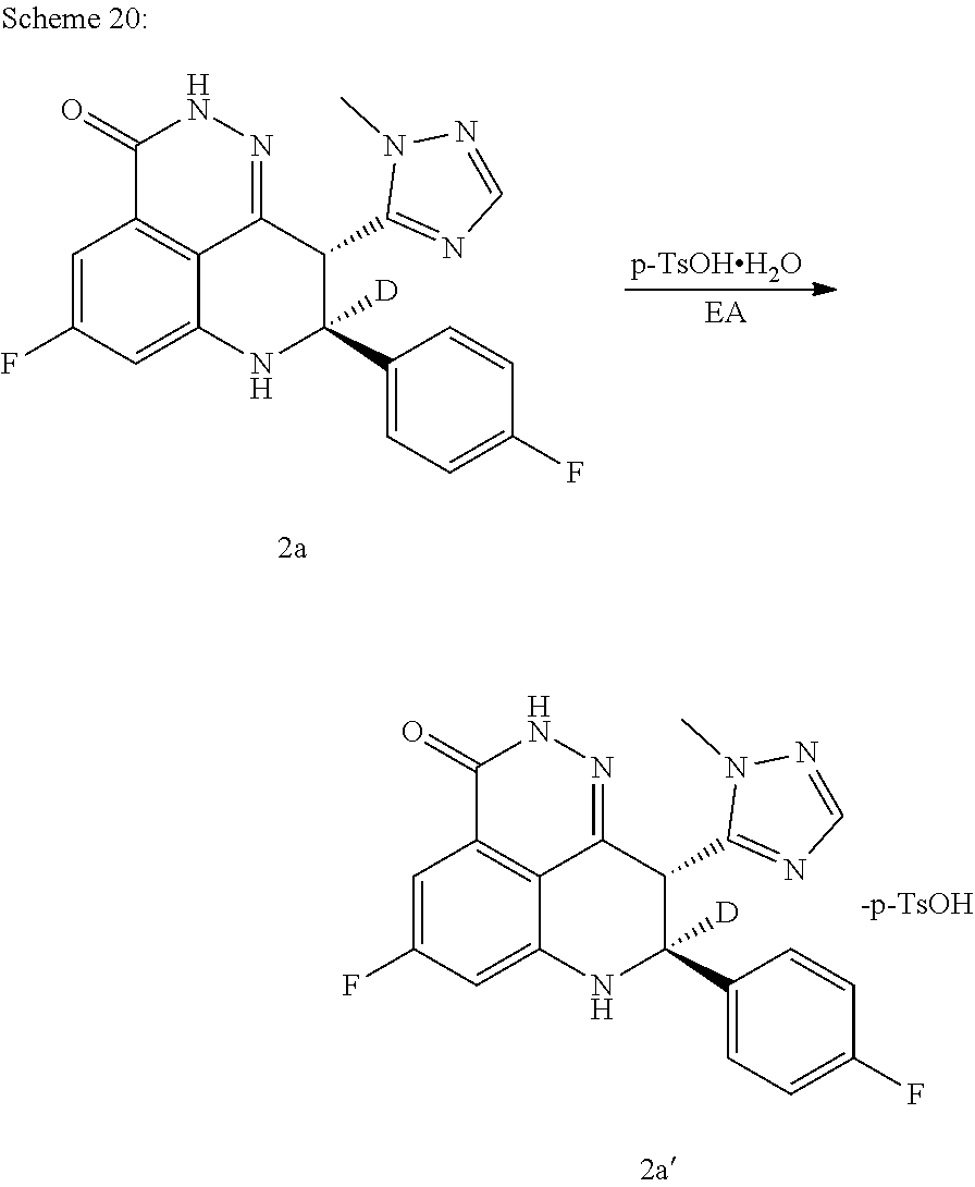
C1=C(F)C=C2C3=C1C(=O)NN=C3C(C1=NC=NN1C)C(C1=CC=C(F)C=C1)([D])N2.C1=C(F)C=C2C3=C1C(=O)NN=C3C(C1=NC=NN1C)C(C1=CC=C(F)C=C1)([D])N2
